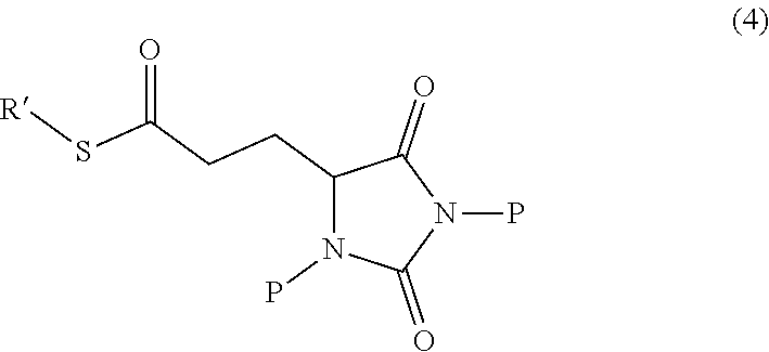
C1(CCC(S[R])=O)N(P)C(=O)N(P)C1=O
